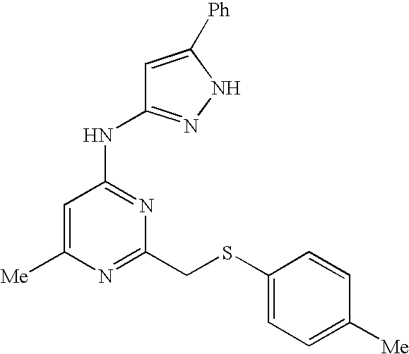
N(C1=NC(CSC2=CC=C([Me])C=C2)=NC([Me])=C1)C1=NNC([Ph])=C1
